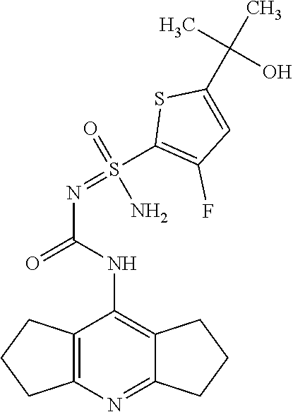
N(C(=O)NC1=C2C(=NC3=C1CCC3)CCC2)=S(C1=C(F)C=C(C(C)(C)O)S1)(=O)N
